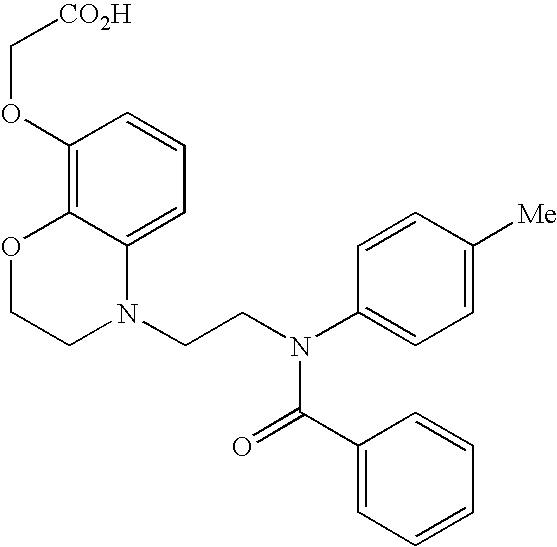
C1=C2C(=C(OC[CO2H])C=C1)OCCN2CCN(C1=CC=C([Me])C=C1)C(=O)C1=CC=CC=C1
